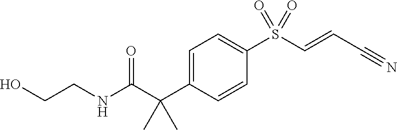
N(C(C(C1=CC=C(S(C=CC#N)(=O)=O)C=C1)(C)C)=O)CCO
